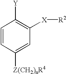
C1=CC([Z(CH2)nR4])=CC([X][R2])=C1[Y]
